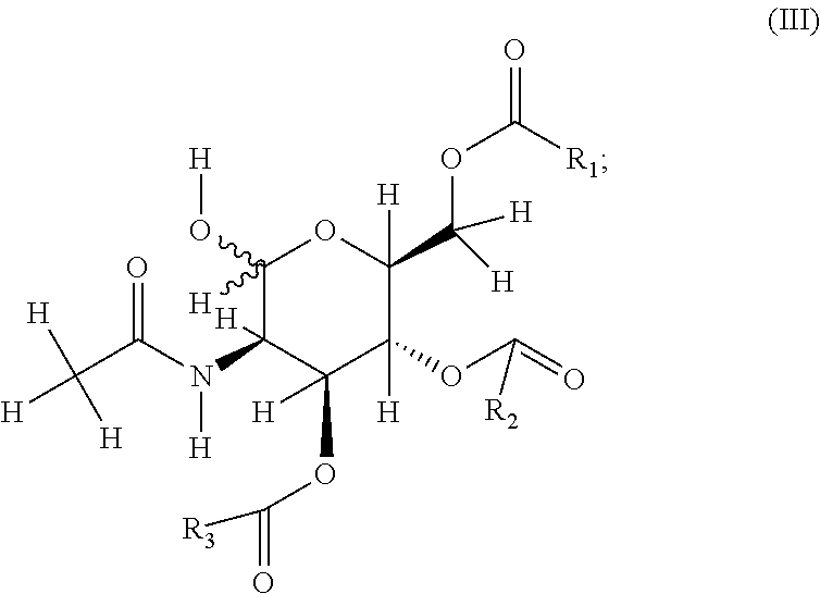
C(C(N(C1([H])C([H])(OC(=O)[R3])C(OC(=O)[R2])([H])C(C([H])(OC([R1])=O)[H])([H])OC1(O[H])[H])[H])=O)([H])([H])[H]
